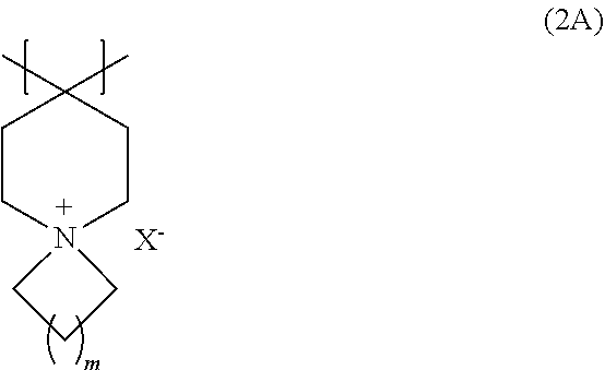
C1CN2(CCC1(C)C)CCC2.[X-]
